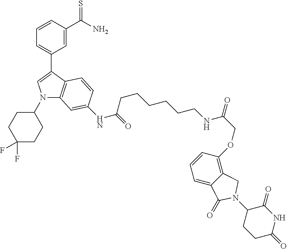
N1(C2CCC(F)(F)CC2)C2=C(C(C3=CC=CC(C(N)=S)=C3)=C1)C=CC(NC(=O)CCCCCCNC(COC1=C3C(=CC=C1)C(=O)N(C1CCC(=O)NC1=O)C3)=O)=C2
